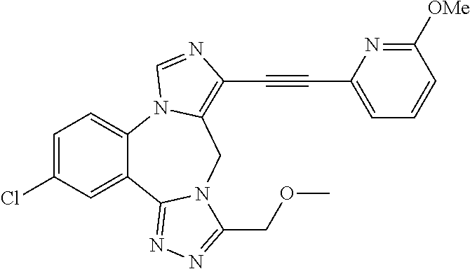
C1=C(Cl)C=C2C(=C1)N1C(=C(C#CC3=CC=CC([OMe])=N3)N=C1)CN1C2=NN=C1COC
